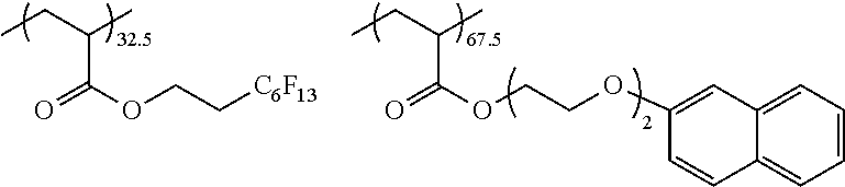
[32.5].C(C(OCC[C6F13])=O)(CC)C.[67.5].C(C(OCCOC1=CC2=CC=CC=C2C=C1)=O)(CC)C
